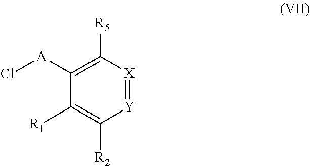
C1([A]Cl)=C([R5])[X]=[Y]C([R2])=C1[R1]
